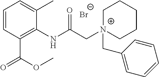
C1=CC(C(=O)OC)=C(NC(C[N+]2(CC3=CC=CC=C3)CCCCC2)=O)C(C)=C1.[Br-]
